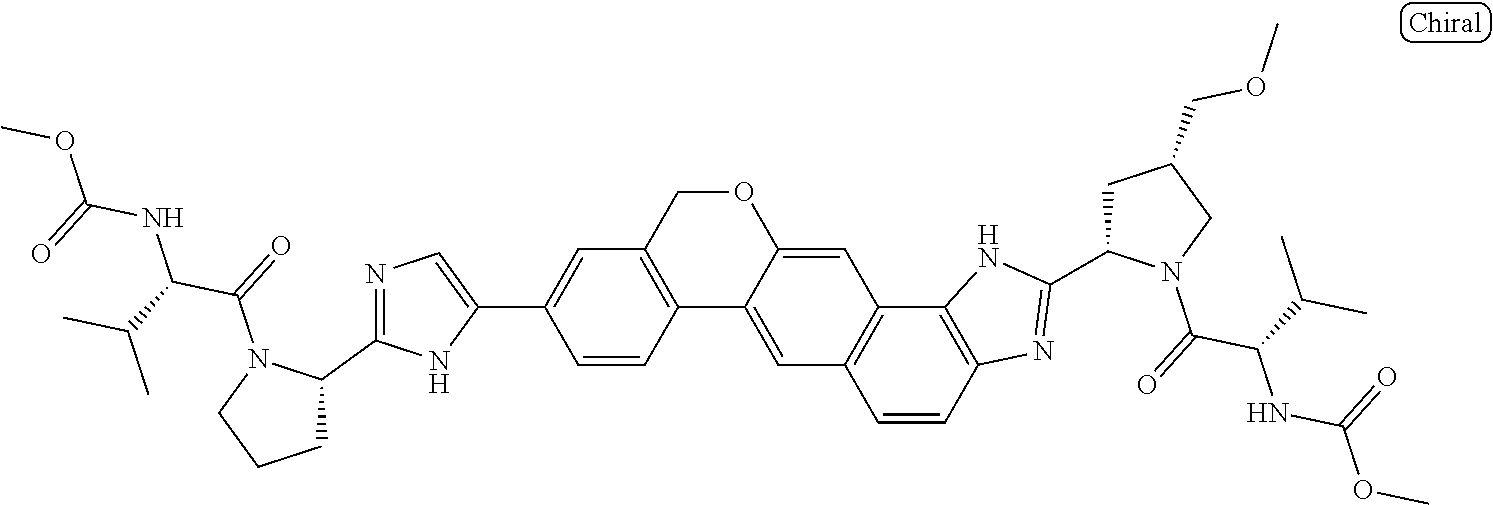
C12=C(COC3=CC4=C(C=C13)C=CC1=C4NC(C3CC(COC)CN3C(=O)C(C(C)C)NC(OC)=O)=N1)C=C(C1=CN=C(C3N(C(=O)C(C(C)C)NC(OC)=O)CCC3)N1)C=C2
